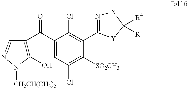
C1(O)=C(C(C2=CC(Cl)=C([SO2CH3])C(C3=N[X]C([R4])([R5])[Y]3)=C2Cl)=O)C=NN1[CH2CH(CH3)2]
